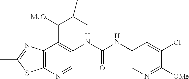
C12=C(N=CC(NC(NC3=CN=C([OMe])C(Cl)=C3)=O)=C1C([MeO])C(C)C)SC(C)=N2
